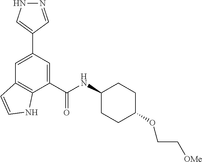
C1=C(C2=CNN=C2)C=C(C(NC2CCC(OCC[OMe])CC2)=O)C2=C1C=CN2
